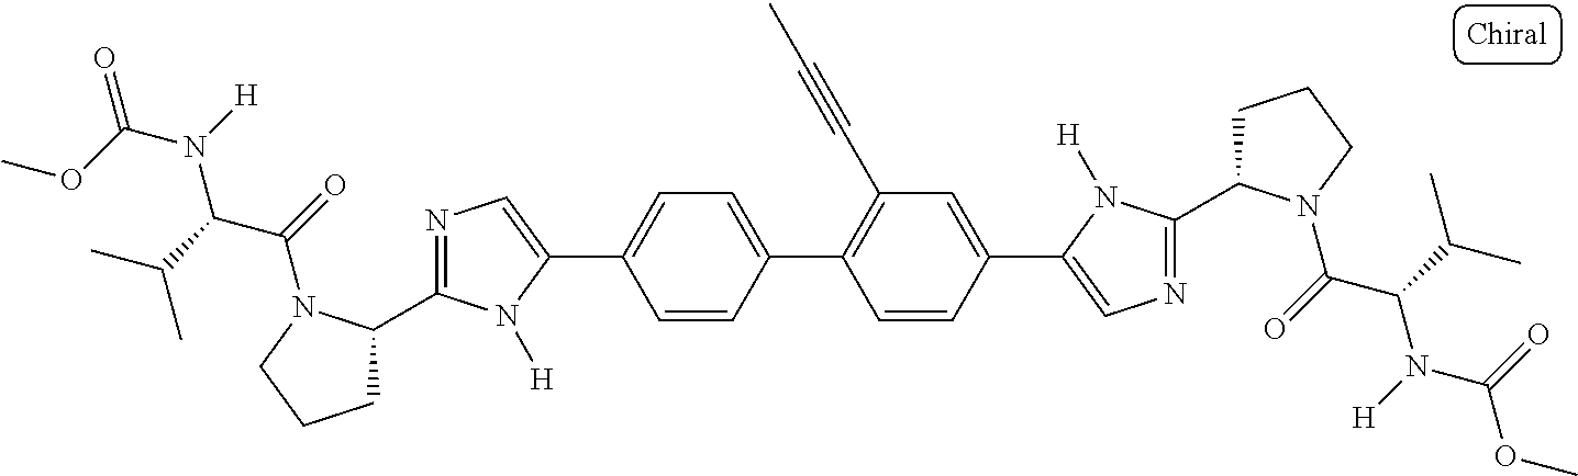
C1(C2=C(C#CC)C=C(C3=CN=C(C4CCCN4C(=O)C(C(C)C)N([H])C(=O)OC)N3[H])C=C2)=CC=C(C2=CN=C(C3CCCN3C(=O)C(C(C)C)N([H])C(OC)=O)N2[H])C=C1
